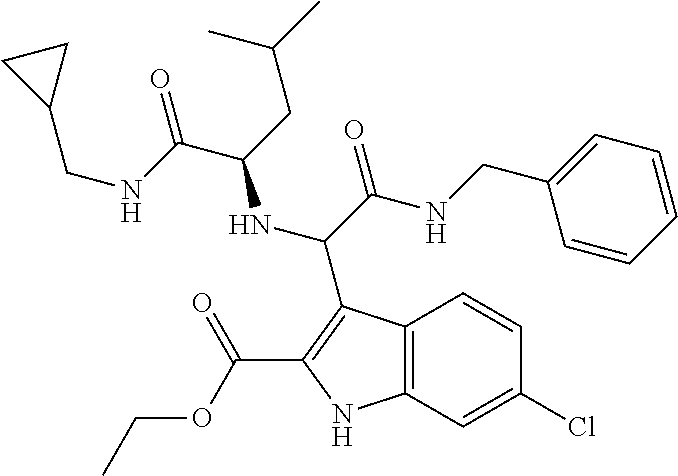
C(C(=O)NCC1=CC=CC=C1)(NC(C(=O)NCC1CC1)CC(C)C)C1=C(C(=O)OCC)NC2=C1C=CC(Cl)=C2
